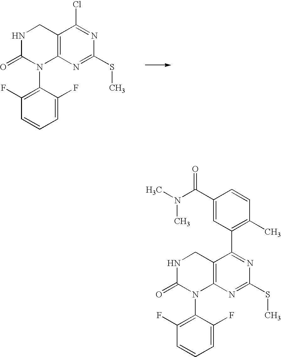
C12=C(N=C(SC)N=C1Cl)N(C1=C(F)C=CC=C1F)C(=O)NC2.C12=C(N=C(SC)N=C1C1=C(C)C=CC(C(N(C)C)=O)=C1)N(C1=C(F)C=CC=C1F)C(=O)NC2
